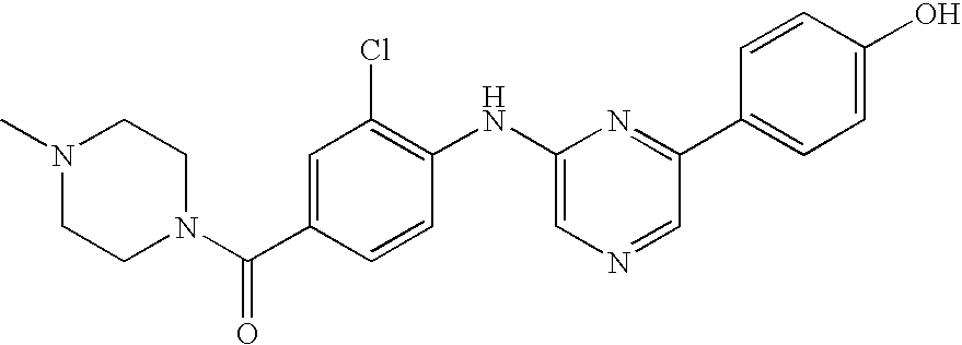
N1(C)CCN(C(C2=CC(Cl)=C(NC3=CN=CC(C4=CC=C(O)C=C4)=N3)C=C2)=O)CC1
